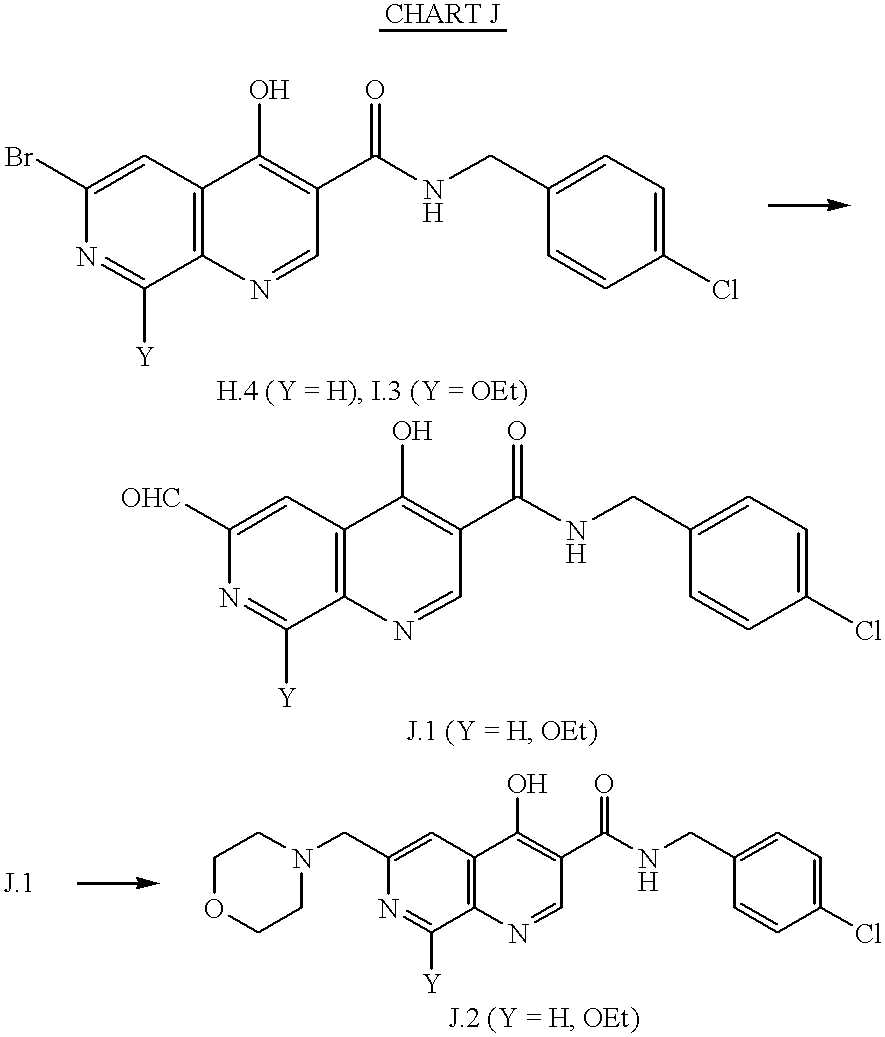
C1(CNC(C2=C(O)C3=C(N=C2)C([Y])=NC(Br)=C3)=O)=CC=C(Cl)C=C1.C1(CNC(C2=C(O)C3=C(N=C2)C([Y])=NC([OHC])=C3)=O)=CC=C(Cl)C=C1.C1(CNC(C2=C(O)C3=C(N=C2)C([Y])=NC(CN2CCOCC2)=C3)=O)=CC=C(Cl)C=C1
